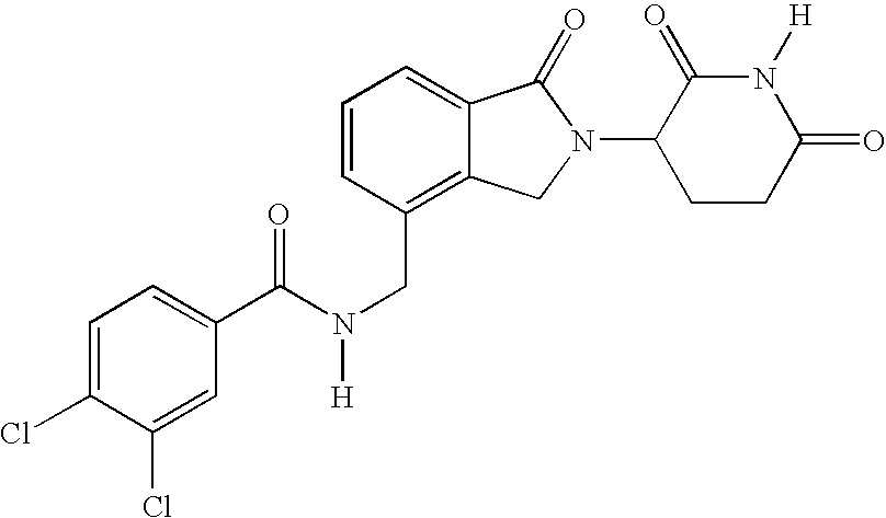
C1=C(C(N(CC2=C3C(=CC=C2)C(=O)N(C2CCC(=O)N([H])C2=O)C3)[H])=O)C=C(Cl)C(Cl)=C1
